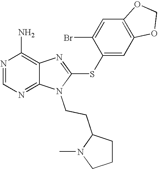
N1=CN=C2C(=C1N)N=C(SC1=CC3=C(C=C1Br)OCO3)N2CCC1N(C)CCC1
